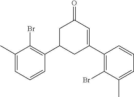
C1=C(C)C(Br)=C(C2CC(C3=C(Br)C(C)=CC=C3)=CC(=O)C2)C=C1
